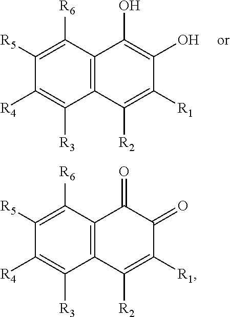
C12=C(C([R2])=C([R1])C(=O)C1=O)C([R3])=C([R4])C([R5])=C2[R6].C1([R5])=C([R6])C2=C(C([R3])=C1[R4])C([R2])=C([R1])C(O)=C2O
